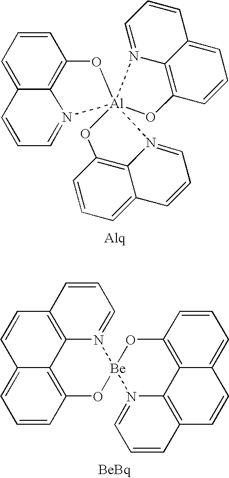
C1=C2C3=C(C=C1)O[Al]14(N3=CC=C2)(OC2=C3C(=CC=C2)C=CC=N31)N1=CC=CC2=CC=CC(=C21)O4.C12=C3O[Be]4(N5=CC=CC(=C15)C=CC2=CC=C3)N1=CC=CC2=C1C1=C(O4)C=CC=C1C=C2
